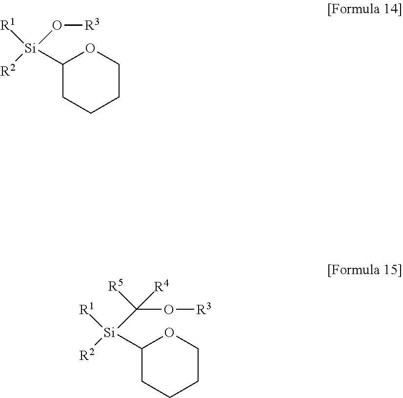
[R2][Si](O[R3])([R1])C1CCCCO1.[R2][Si](C(O[R3])([R4])[R5])([R1])C1CCCCO1
